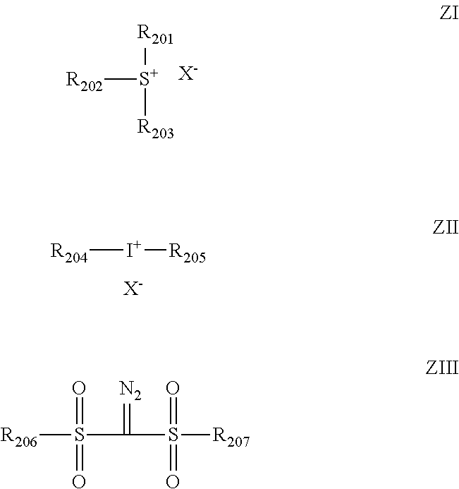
[R201][S+]([R203])[R202].[X-].[R204][I+][R205].[X-].[R206]S(C(S([R207])(=O)=O)=[N2])(=O)=O
